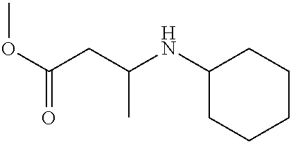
COC(=O)CC(NC1CCCCC1)C
